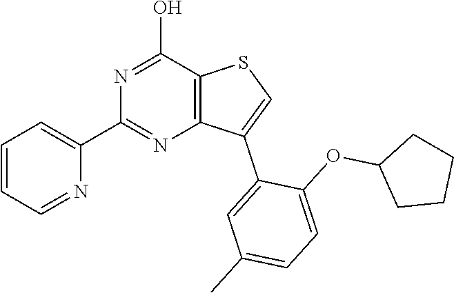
C1=CC=NC(C2=NC3=C(C(O)=N2)SC=C3C2=CC(C)=CC=C2OC2CCCC2)=C1
